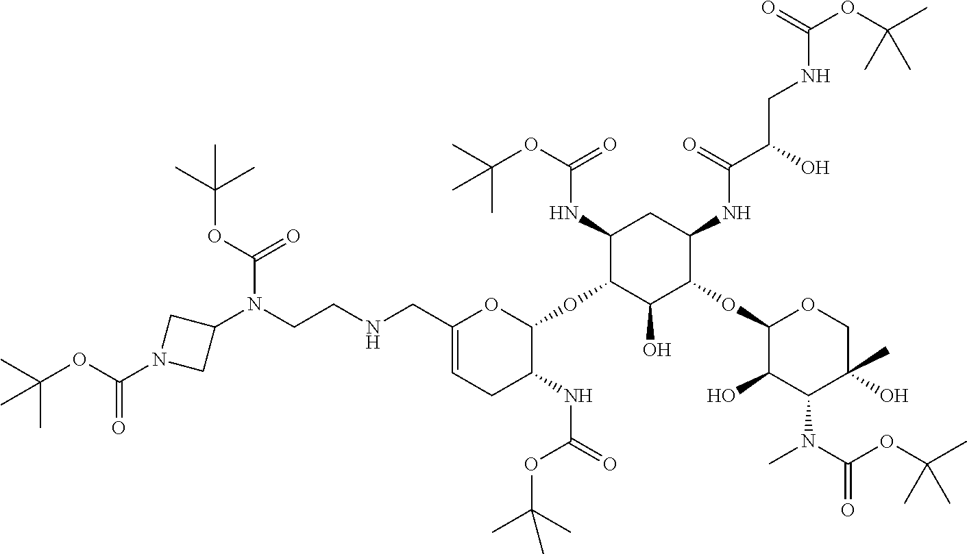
C1(NC(OC(C)(C)C)=O)C(OC2OC(CNCCN(C3CN(C(OC(C)(C)C)=O)C3)C(OC(C)(C)C)=O)=CCC2NC(=O)OC(C)(C)C)C(O)C(OC2C(O)C(N(C(OC(C)(C)C)=O)C)C(C)(O)CO2)C(NC(C(O)CNC(OC(C)(C)C)=O)=O)C1
